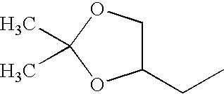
C1(CC)COC(C)(C)O1
